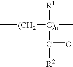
C[(CH2][C)n](C)([R1])C([R2])=O
